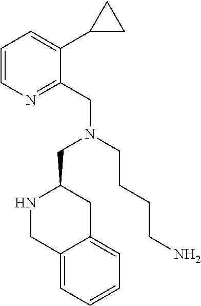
N1CC2=CC=CC=C2CC1CN(CC1=NC=CC=C1C1CC1)CCCCN
